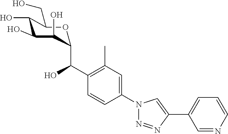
C1(N2N=NC(C3=CC=CN=C3)=C2)=CC(C)=C(C(O)C2C(O)C(O)C(O)C(CO)O2)C=C1
